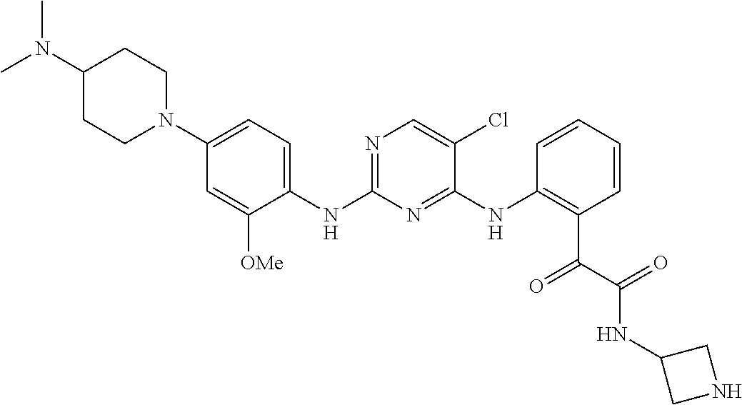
C1(N(C)C)CCN(C2=CC=C(NC3=NC=C(Cl)C(NC4=C(C(=O)C(=O)NC5CNC5)C=CC=C4)=N3)C([OMe])=C2)CC1
